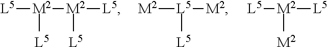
[L5][M2]([M2]([L5])[L5])[L5].[M2][L5]([M2])[L5].[L5][M2]([L5])[M2]
